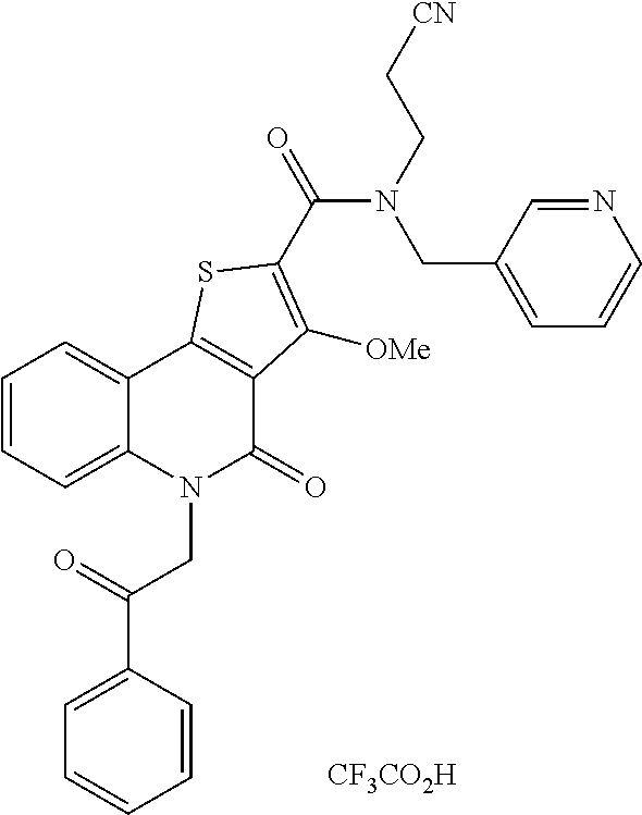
C(N(CC1=CC=CN=C1)C(C1=C([OMe])C2=C(C3=CC=CC=C3N(CC(C3=CC=CC=C3)=O)C2=O)S1)=O)C[CN].[CF3CO2H]
